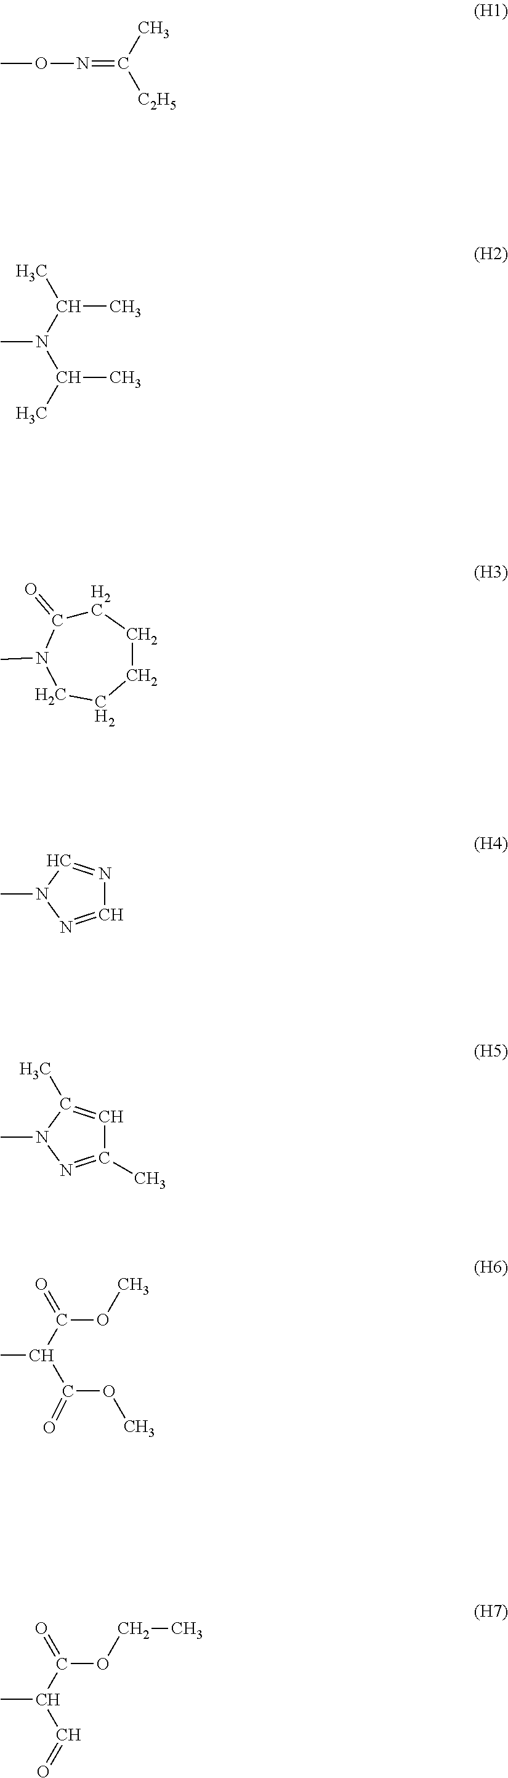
CON=C(C)[C2H5].CN(C(C)C)C(C)C.C1C(=O)N(C)CCCC1.C1=NN(C)C=N1.C1(C)=NN(C)C(C)=C1.C(OC)(=O)C(C)C(OC)=O.CC(C=O)C(OCC)=O
